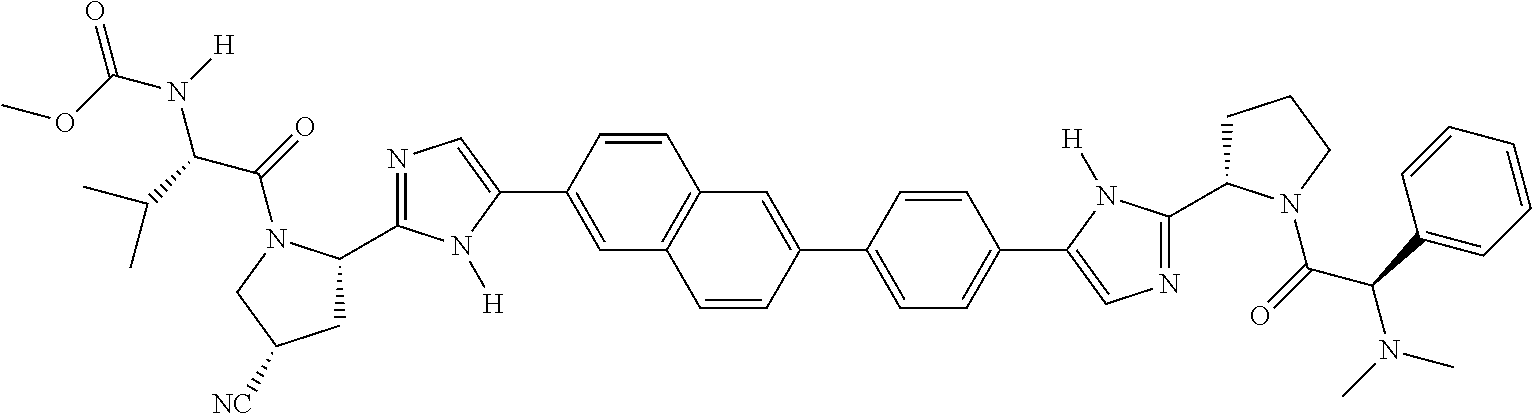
C12=C(C=C(C3=CN=C(C4CC([NC])CN4C(=O)C(C(C)C)N([H])C(OC)=O)N3[H])C=C1)C=CC(C1=CC=C(C3=CN=C(C4CCCN4C(=O)C(C4=CC=CC=C4)N(C)C)N3[H])C=C1)=C2
